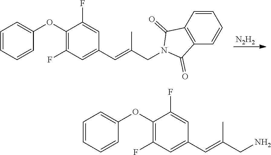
[N2H2].C1=CC=CC(OC2=C(F)C=C(C=C(CN3C(=O)C4=C(C=CC=C4)C3=O)C)C=C2F)=C1.C1=CC=CC(OC2=C(F)C=C(C=C(CN)C)C=C2F)=C1
